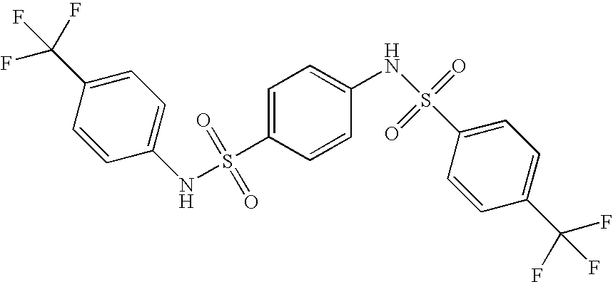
C1=CC(NS(C2=CC=C(NS(C3=CC=C(C(F)(F)F)C=C3)(=O)=O)C=C2)(=O)=O)=CC=C1C(F)(F)F
